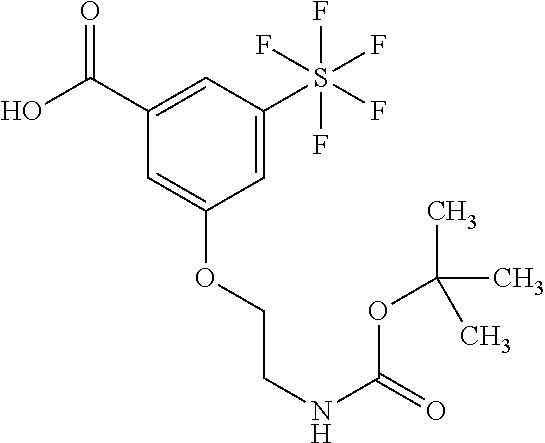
OC(C1=CC(S(F)(F)(F)(F)F)=CC(OCCNC(=O)OC(C)(C)C)=C1)=O
